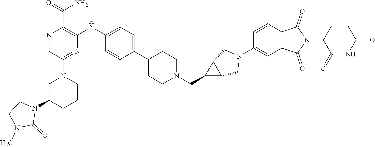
C1C(N2CCN(C)C2=O)CCCN1C1=NC(NC2=CC=C(C3CCN(CC4C5C4CN(C4=CC6=C(C=C4)C(=O)N(C4CCC(=O)NC4=O)C6=O)C5)CC3)C=C2)=C(C(N)=O)N=C1
